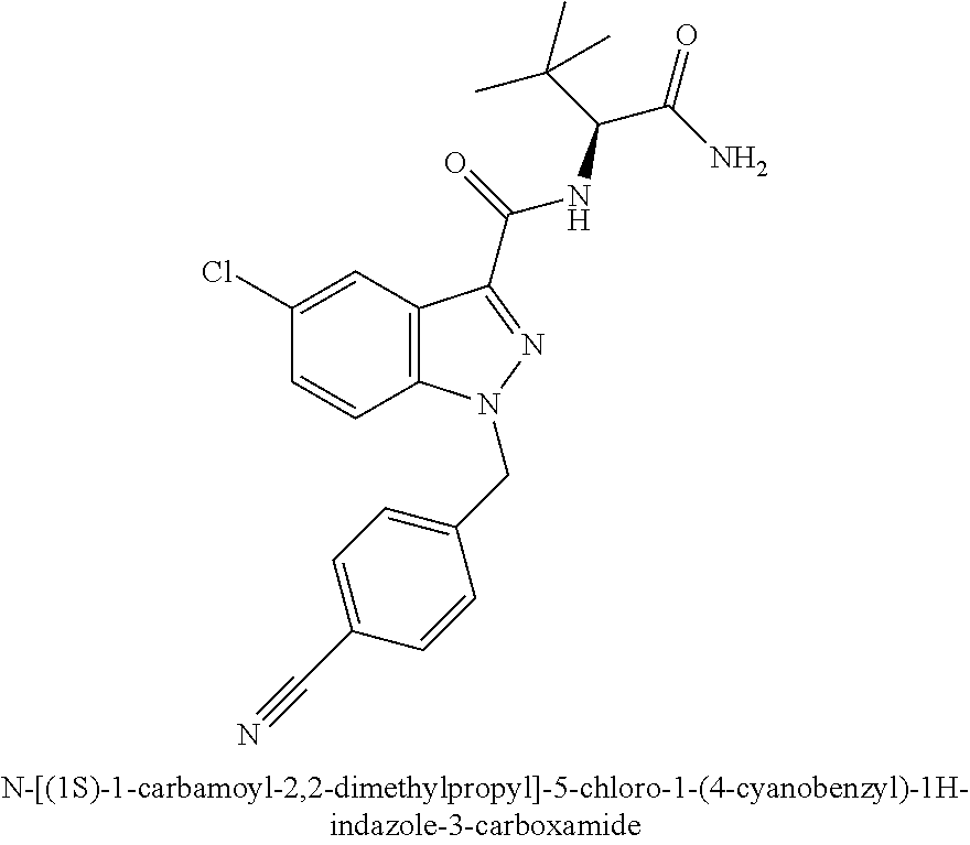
C1(Cl)=CC2=C(C=C1)N(CC1=CC=C(C#N)C=C1)N=C2C(=O)NC(C(C)(C)C)C(=O)N
